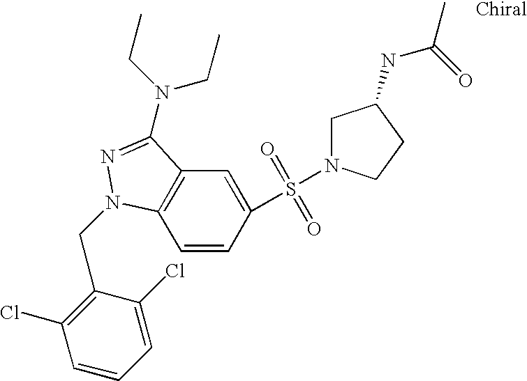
C1=CC(S(=O)(=O)N2CC(NC(=O)C)CC2)=CC2=C1N(CC1=C(Cl)C=CC=C1Cl)N=C2N(CC)CC
